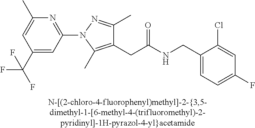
C1=C(F)C=C(Cl)C(CNC(CC2=C(C)N(C3=NC(C)=CC(C(F)(F)F)=C3)N=C2C)=O)=C1
